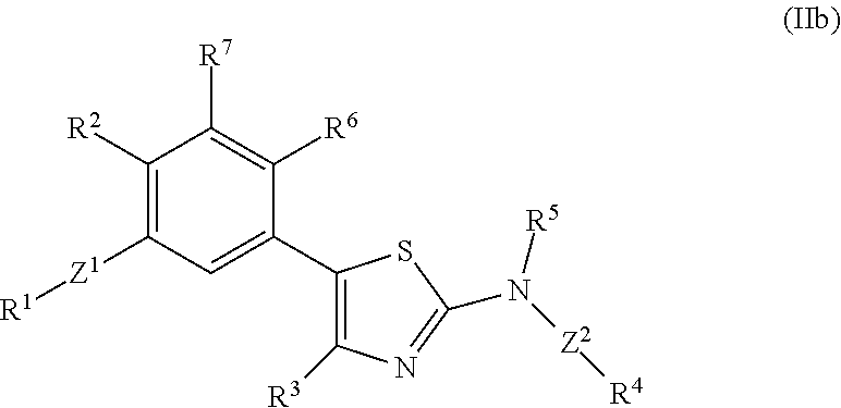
C1([R2])=C([Z1][R1])C=C(C2=C([R3])N=C(N([Z2][R4])[R5])S2)C([R6])=C1[R7]
